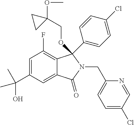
C1=C(C(C)(O)C)C=C2C(=C1F)C(C1=CC=C(Cl)C=C1)(OCC1(OC)CC1)N(CC1=CC=C(Cl)C=N1)C2=O
